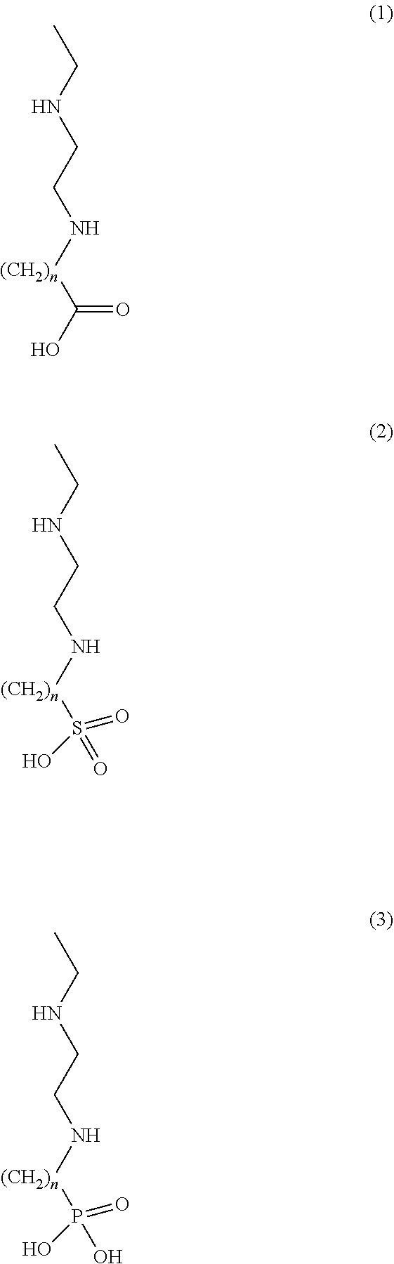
OC([(CH2)n]NCCNCC)=O.OS([(CH2)n]NCCNCC)(=O)=O.OP([(CH2)n]NCCNCC)(=O)O
